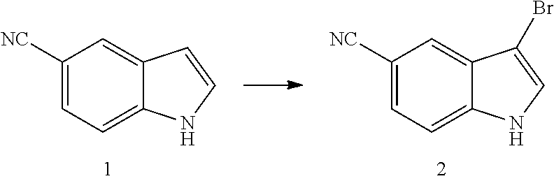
C1([NC])=CC=C2C(=C1)C=CN2.C1([NC])=CC=C2C(=C1)C(Br)=CN2
